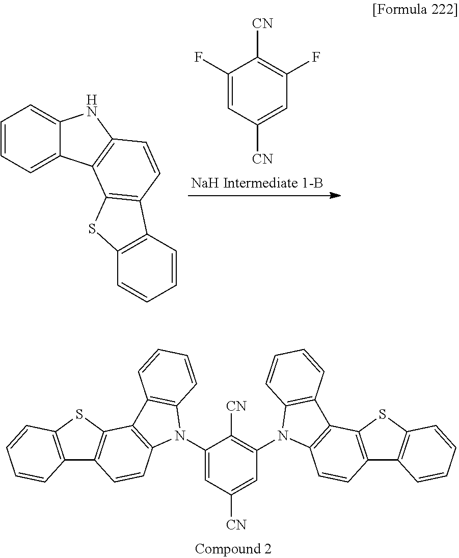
C1(F)=CC([CN])=CC(F)=C1[CN].C1=CC=C2C(=C1)NC1=C2C2=C(C=C1)C1=C(S2)C=CC=C1.C1(N2C3=C(C4=C2C=CC2=C4SC4=C2C=CC=C4)C=CC=C3)=CC([CN])=CC(N2C3=C(C4=C2C=CC=C4)C2=C(C=C3)C3=C(S2)C=CC=C3)=C1[CN]
